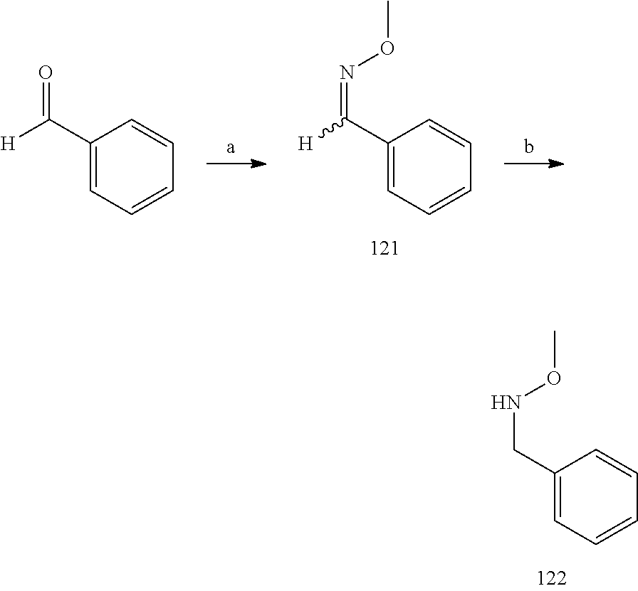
C1(CNOC)=CC=CC=C1.C1(C([H])=NOC)=CC=CC=C1.C1(C([H])=O)=CC=CC=C1
